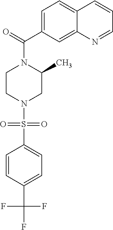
C1=CC(C(F)(F)F)=CC=C1S(N1CC(C)N(C(C2=CC=C3C(=C2)N=CC=C3)=O)CC1)(=O)=O
